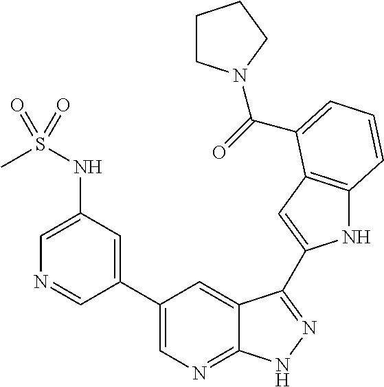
C1(C2=CN=C3C(=C2)C(C2=CC4=C(N2)C=CC=C4C(=O)N2CCCC2)=NN3)=CC(NS(C)(=O)=O)=CN=C1
